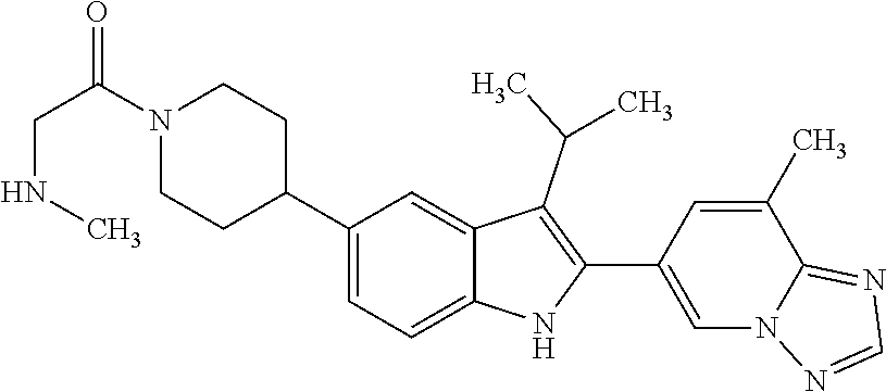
C1N(C(=O)CNC)CCC(C2=CC=C3C(=C2)C(C(C)C)=C(C2=CN4C(=NC=N4)C(C)=C2)N3)C1
